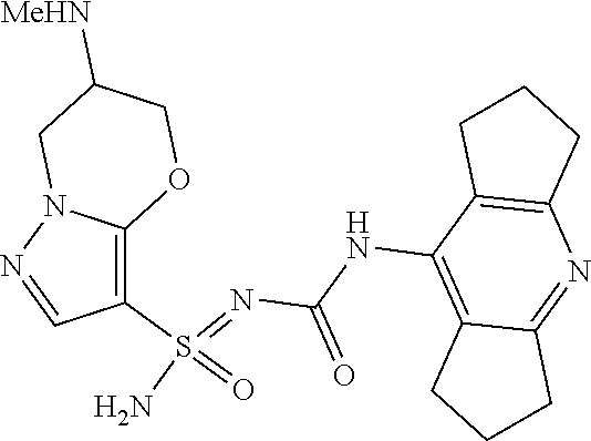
C(NC1=C2C(=NC3=C1CCC3)CCC2)(N=S(N)(=O)C1=C2N(N=C1)CC([MeHN])CO2)=O
